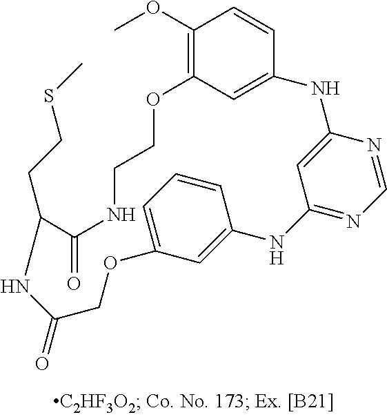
C1=CC=C2C=C1NC1=NC=NC(=C1)NC1=CC(=C(OC)C=C1)OCCNC(=O)C(CCSC)NC(=O)CO2
